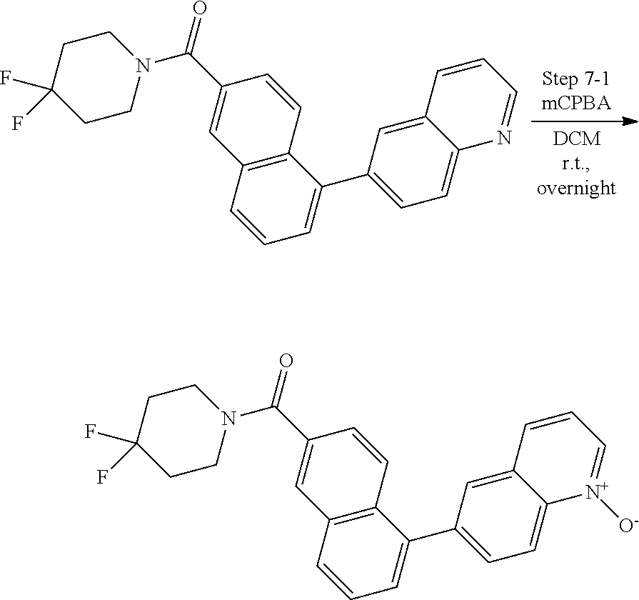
C12=C(C=CC=C1C1=CC=C3C(=C1)C=CC=N3)C=C(C(=O)N1CCC(F)(F)CC1)C=C2.C12=C(C=CC=C1C1=CC=C3C(=C1)C=CC=[N+]3[O-])C=C(C(=O)N1CCC(F)(F)CC1)C=C2
